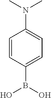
C1=CC(B(O)O)=CC=C1N(C)C
